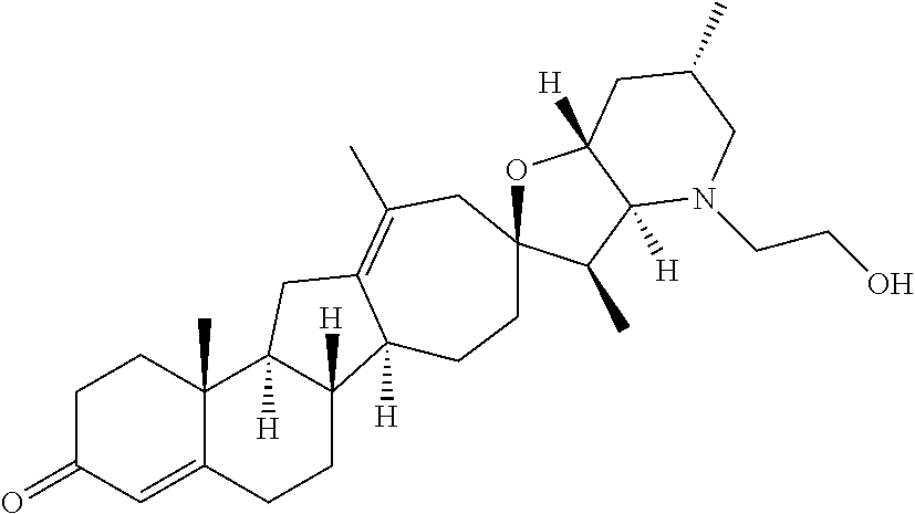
C1C(=O)C=C2C(C)(C1)C1([H])C([H])(CC2)C2([H])C(=C(C)CC3(CC2)OC2([H])C([H])(C3C)N(CCO)CC(C)C2)C1
